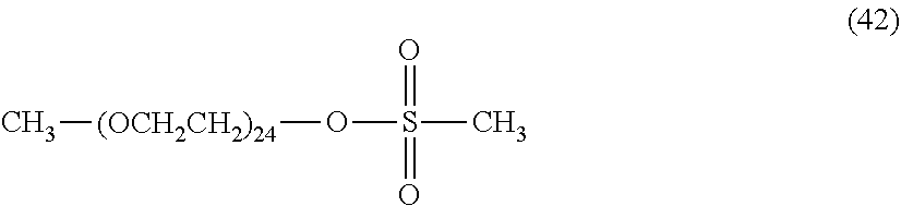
[(OCH2CH2)24](OS(=O)(C)=O)C
